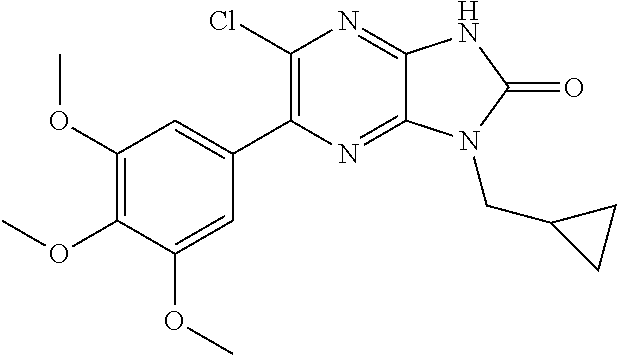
C1(Cl)=C(C2=CC(OC)=C(OC)C(OC)=C2)N=C2C(=N1)NC(=O)N2CC1CC1
